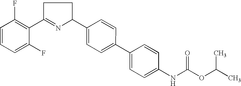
C1=CC=C(F)C(C2=NC(C3=CC=C(C4=CC=C(NC(OC(C)C)=O)C=C4)C=C3)CC2)=C1F
